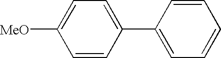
[MeO]C1=CC=C(C2=CC=CC=C2)C=C1
